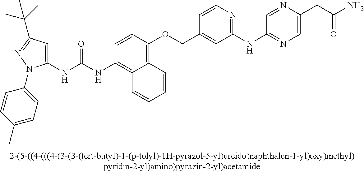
C1(NC(NC2=C3C(=C(OCC4=CC(NC5=NC=C(CC(N)=O)N=C5)=NC=C4)C=C2)C=CC=C3)=O)=CC(C(C)(C)C)=NN1C1=CC=C(C)C=C1
